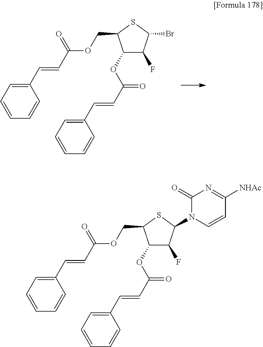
C1=CC=CC(C=CC(OCC2C(OC(=O)C=CC3=CC=CC=C3)C(F)C(Br)S2)=O)=C1.C1=CC=CC(C=CC(OCC2C(OC(=O)C=CC3=CC=CC=C3)C(F)C(N3C(=O)N=C([NHAc])C=C3)S2)=O)=C1
